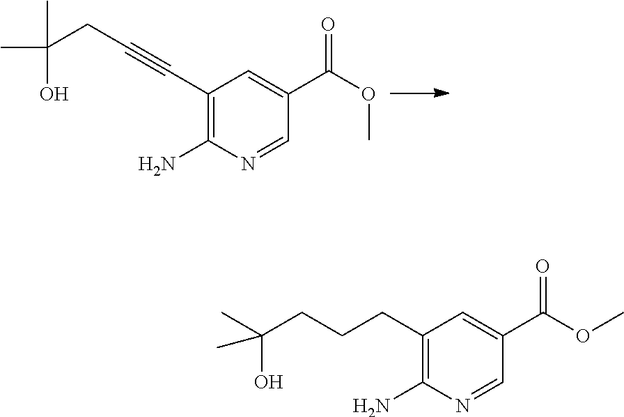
C1(C#CCC(C)(C)O)=C(N)N=CC(C(OC)=O)=C1.C1(CCCC(C)(O)C)=C(N)N=CC(C(OC)=O)=C1
